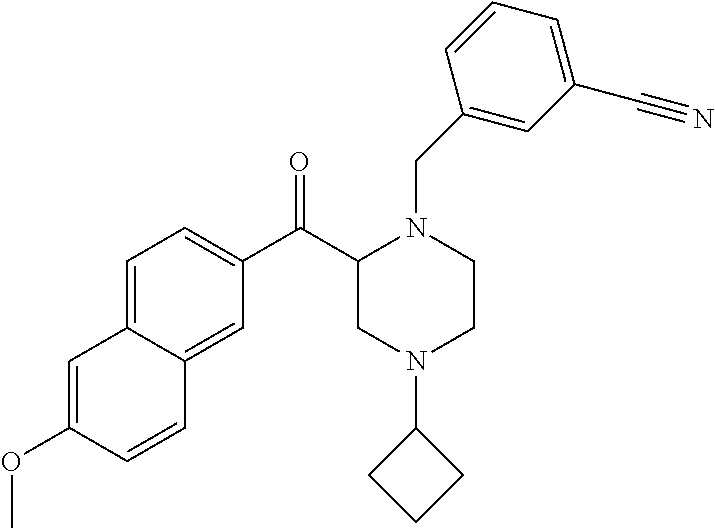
C1=C2C(=CC(C(C3CN(C4CCC4)CCN3CC3=CC(C#N)=CC=C3)=O)=C1)C=CC(OC)=C2
